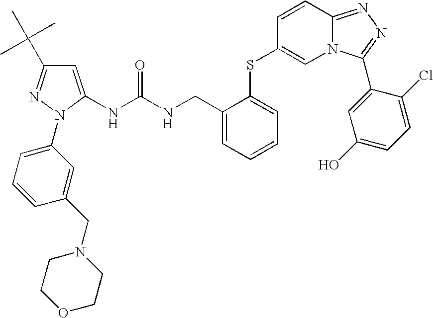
C1(N2N=C(C(C)(C)C)C=C2NC(NCC2=CC=CC=C2SC2=CN3C(=NN=C3C3=CC(O)=CC=C3Cl)C=C2)=O)=CC=CC(CN2CCOCC2)=C1
